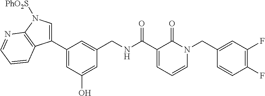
C1=C(O)C=C(C2=CN([PhO2S])C3=C2C=CC=N3)C=C1CNC(C1=CC=CN(CC2=CC(F)=C(F)C=C2)C1=O)=O
